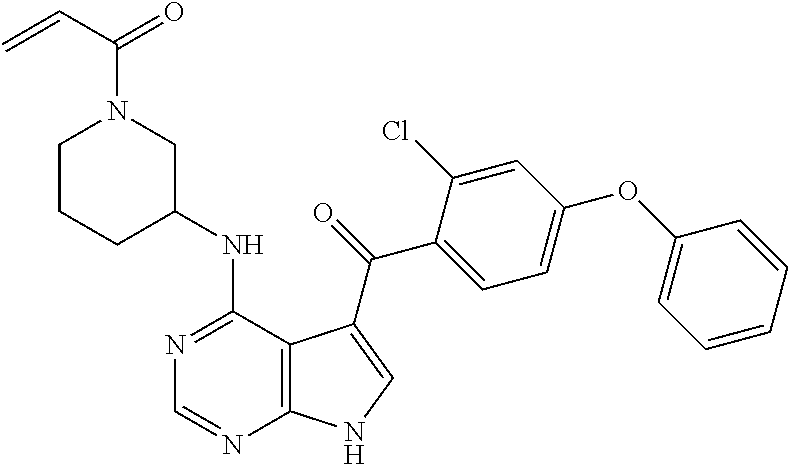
C1CCC(NC2=NC=NC3=C2C(C(=O)C2=CC=C(OC4=CC=CC=C4)C=C2Cl)=CN3)CN1C(C=C)=O
